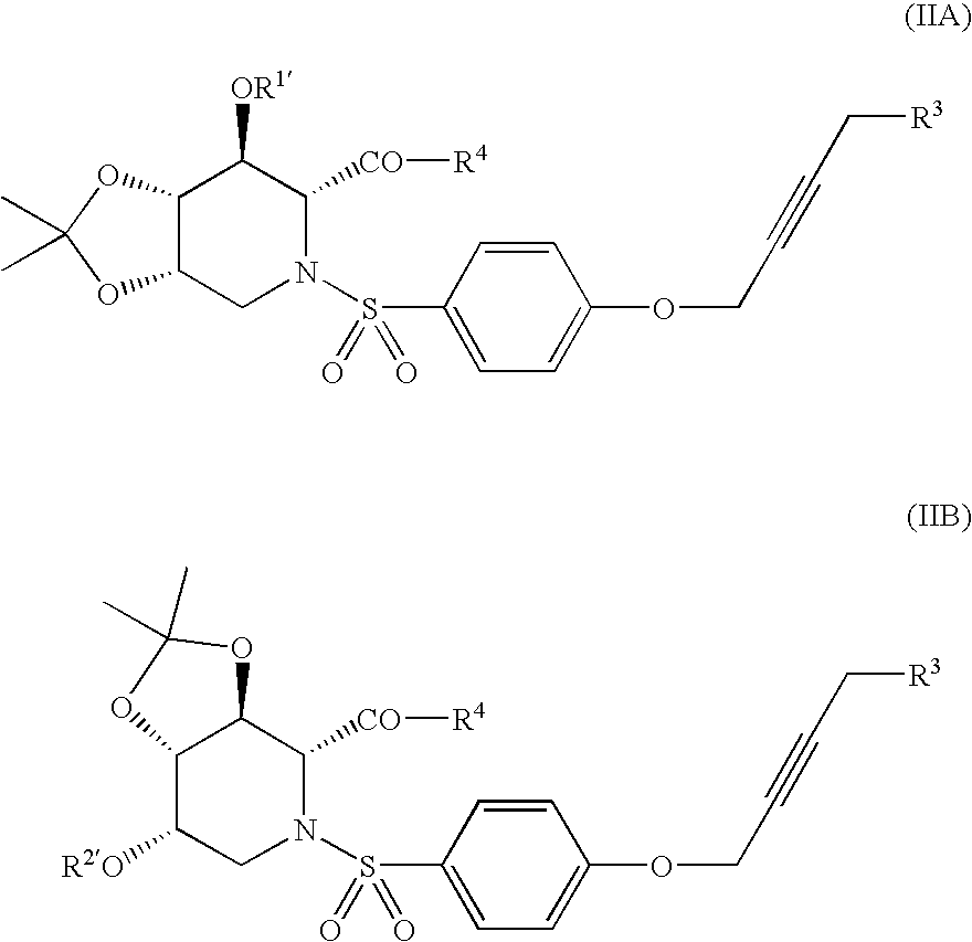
C12C(CN(S(C3=CC=C(OCC#CC[R3])C=C3)(=O)=O)C([CO][R4])C1[OR1])OC(C)(C)O2.C12C([R2O])CN(S(C3=CC=C(OCC#CC[R3])C=C3)(=O)=O)C([CO][R4])C1OC(C)(C)O2
